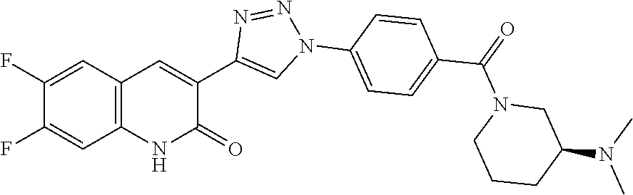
C12=C(C=C(F)C(F)=C1)C=C(C1=CN(C3=CC=C(C(=O)N4CCCC(N(C)C)C4)C=C3)N=N1)C(=O)N2
